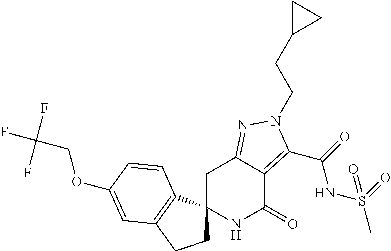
N1C(=O)C2=C(C(=O)NS(C)(=O)=O)N(CCC3CC3)N=C2CC12CCC1=C2C=CC(OCC(F)(F)F)=C1
